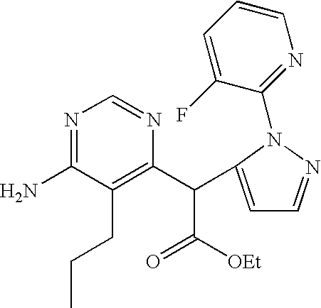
N1=C(N)C(CCC)=C(C(C([OEt])=O)C2=CC=NN2C2=NC=CC=C2F)N=C1
